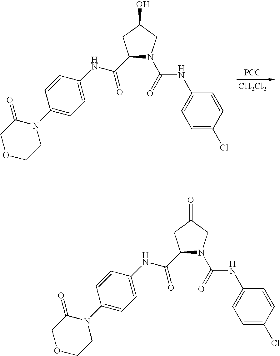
[PCC].[CH2Cl2].N1(C(NC2=CC=C(Cl)C=C2)=O)CC(O)CC1C(NC1=CC=C(N2CCOCC2=O)C=C1)=O.N1(C(NC2=CC=C(Cl)C=C2)=O)CC(=O)CC1C(NC1=CC=C(N2CCOCC2=O)C=C1)=O
